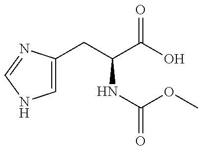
C1=C(CC(NC(OC)=O)C(=O)O)N=CN1
